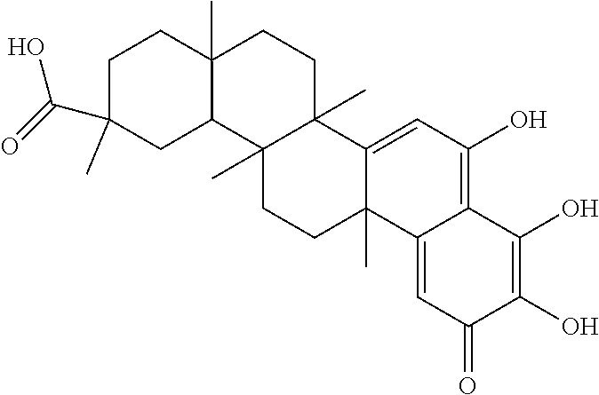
C1C2(C)C(CC(C(O)=O)(C)C1)C1(C)C(C)(CC2)C2=CC(O)=C3C(=CC(=O)C(O)=C3O)C2(C)CC1
